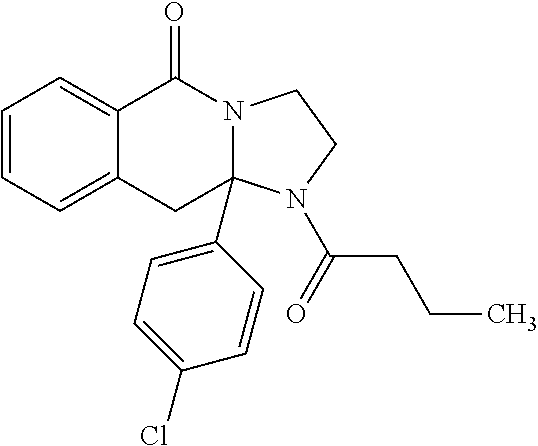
C1=CC=C2C(=C1)C(=O)N1CCN(C(=O)CCC)C1(C1=CC=C(Cl)C=C1)C2
